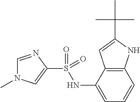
S(NC1=CC=CC2=C1C=C(C(C)(C)C)N2)(=O)(=O)C1=CN(C)C=N1
